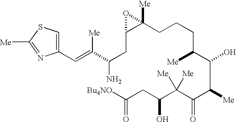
C(=O)([Bu4NO])CC(C(C(C([Me])C(O)C([Me])CCCC1([Me])C(CC(N)C(=CC2=CSC([Me])=N2)[Me])O1)=O)([Me])[Me])O
